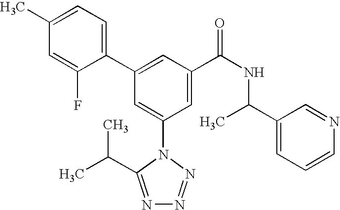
C1(C2=CC(C(NC(C3=CC=CN=C3)C)=O)=CC(N3C(C(C)C)=NN=N3)=C2)=CC=C(C)C=C1F
